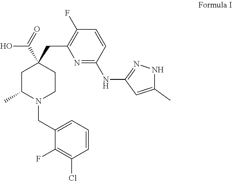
C1C(C)N(CC2=CC=CC(Cl)=C2F)CCC1(C(O)=O)CC1=C(F)C=CC(NC2=NNC(C)=C2)=N1
